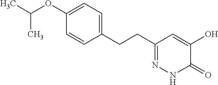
C1(OC(C)C)=CC=C(CCC2=NNC(=O)C(O)=C2)C=C1
